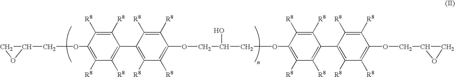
C1(COC2=C([R8])C([R8])=C(C3=C([R8])C([R8])=C(OCC(COC4=C([R8])C([R8])=C(C5=C([R8])C([R8])=C(OCC6CO6)C([R8])=C5[R8])C([R8])=C4[R8])O)C([R8])=C3[R8])C([R8])=C2[R8])CO1
